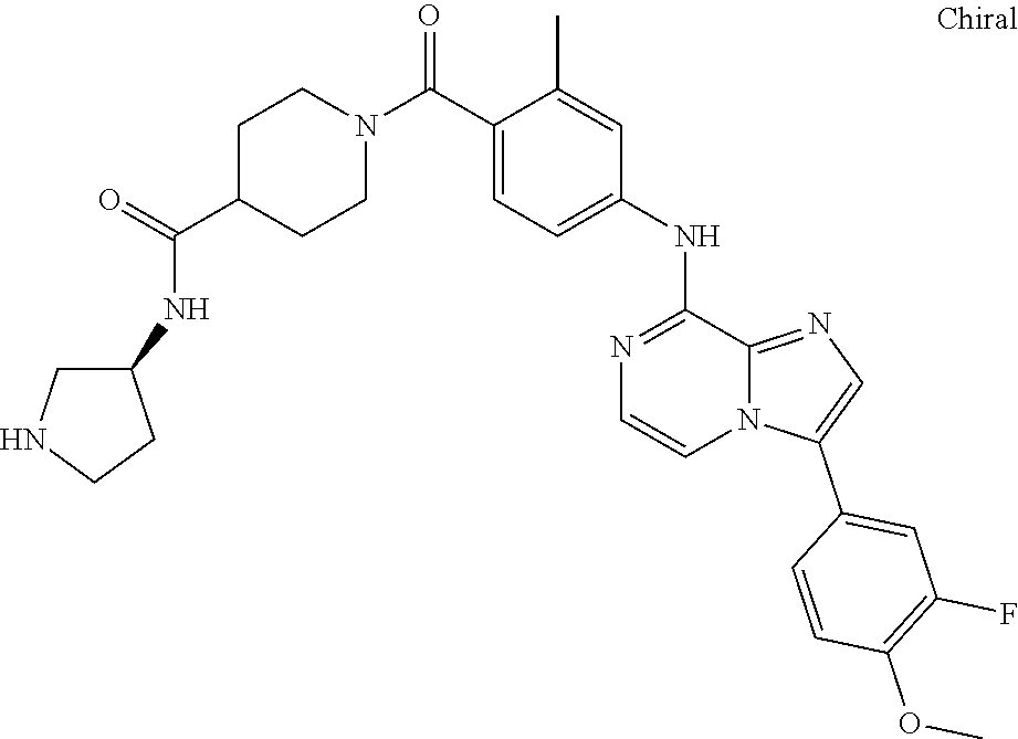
C1=C(NC2=NC=CN3C2=NC=C3C2=CC(F)=C(OC)C=C2)C=C(C)C(C(N2CCC(C(=O)NC3CCNC3)CC2)=O)=C1
